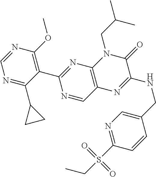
C1=NC(OC)=C(C2=NC3=C(C=N2)N=C(NCC2=CN=C(S(CC)(=O)=O)C=C2)C(=O)N3CC(C)C)C(C2CC2)=N1
